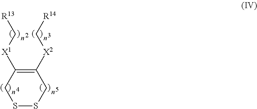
C1([X2]C[R14])=C([X1]C[R13])CSSC1
